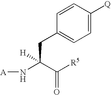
C1=CC(CC(N[A])(C([R5])=O)[H])=CC=C1[Q]
